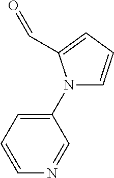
C1(N2C=CC=C2C=O)=CC=CN=C1
